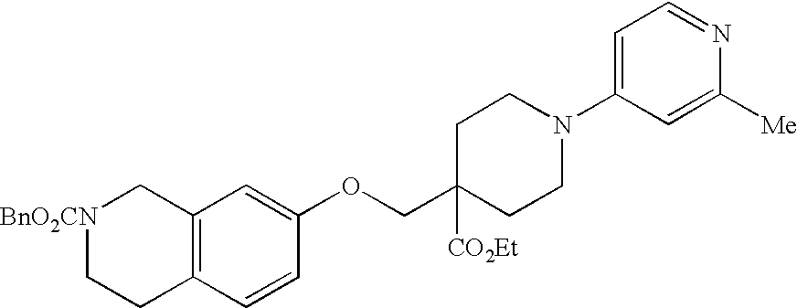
[BnO2CN]1CCC2=C(C1)C=C(OCC1([CO2Et])CCN(C3=CC=NC([Me])=C3)CC1)C=C2
